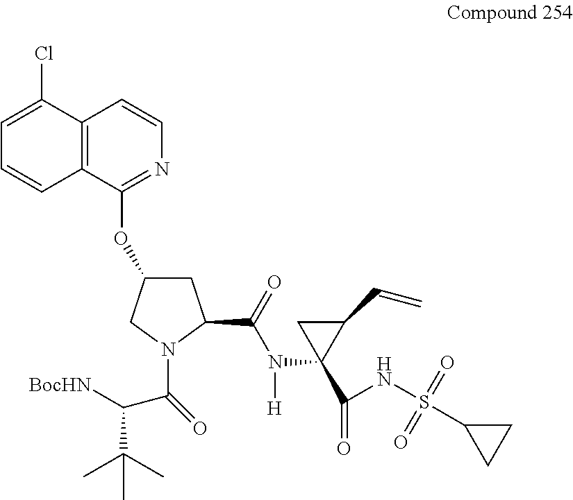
C12=C(C(OC3CC(C(=O)N([H])C4(C(=O)NS(C5CC5)(=O)=O)C(C=C)C4)N(C(C(C(C)(C)C)[BocHN])=O)C3)=NC=C1)C=CC=C2Cl
